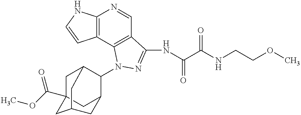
C12=C(C3=C(C=N1)C(NC(C(NCCOC)=O)=O)=NN3C1C3CC4(C(OC)=O)CC1CC(C4)C3)C=CN2
